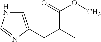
C1=C(CC(C)C(OC)=O)N=CN1
